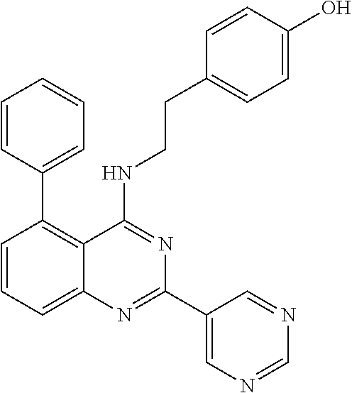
C1=CC(C2=C3C(=CC=C2)N=C(C2=CN=CN=C2)N=C3NCCC2=CC=C(O)C=C2)=CC=C1
